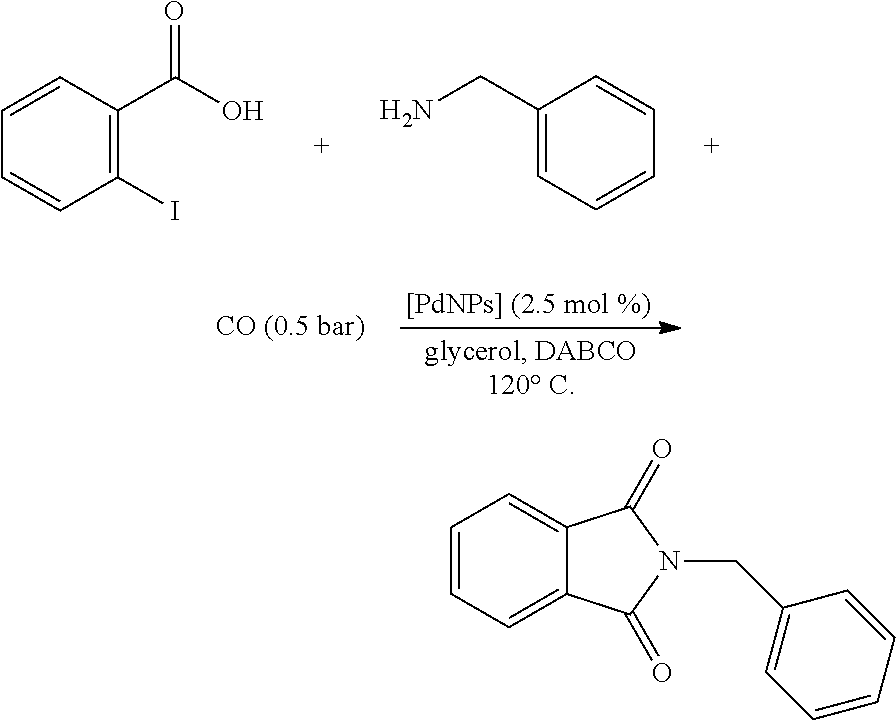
C1=CC(C(O)=O)=C(I)C=C1.C1(CN)=CC=CC=C1.C1=CC=C2C(=C1)C(=O)N(CC1=CC=CC=C1)C2=O
